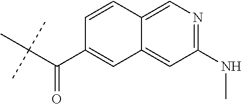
C(C(C1=CC2=CC(NC)=NC=C2C=C1)=O)(C)(C)C
